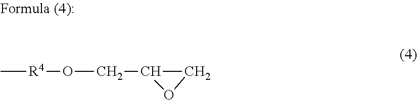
C[R4]OCC1CO1
